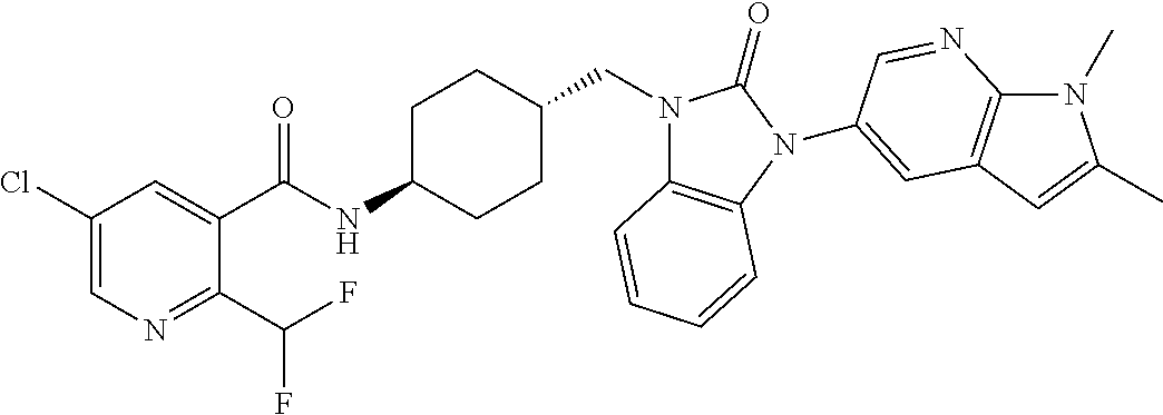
C1(Cl)=CN=C(C(F)F)C(C(NC2CCC(CN3C4=C(N(C5=CC6=C(N(C)C(C)=C6)N=C5)C3=O)C=CC=C4)CC2)=O)=C1
